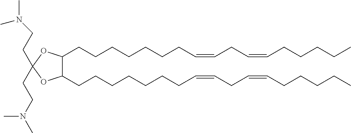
C1(CCCCCCCC=CCC=CCCCCC)C(CCCCCCCC=CCC=CCCCCC)OC(CCN(C)C)(CCN(C)C)O1
